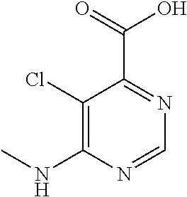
C1(Cl)=C(NC)N=CN=C1C(=O)O
